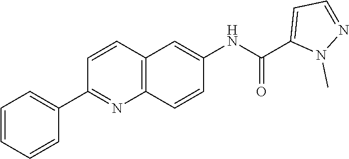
C1=CC(NC(C2=CC=NN2C)=O)=CC2=C1N=C(C1=CC=CC=C1)C=C2
